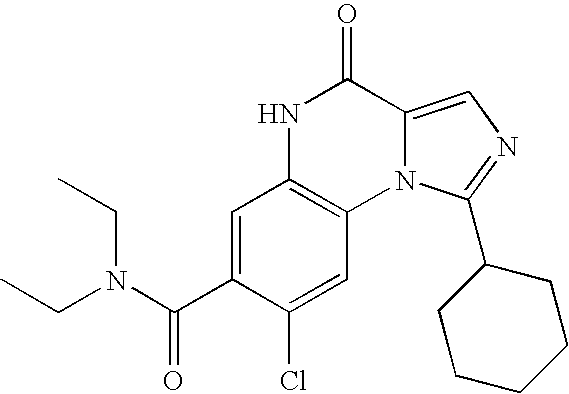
C1=C(C(N(CC)CC)=O)C(Cl)=CC2=C1NC(=O)C1=CN=C(C3CCCCC3)N21
